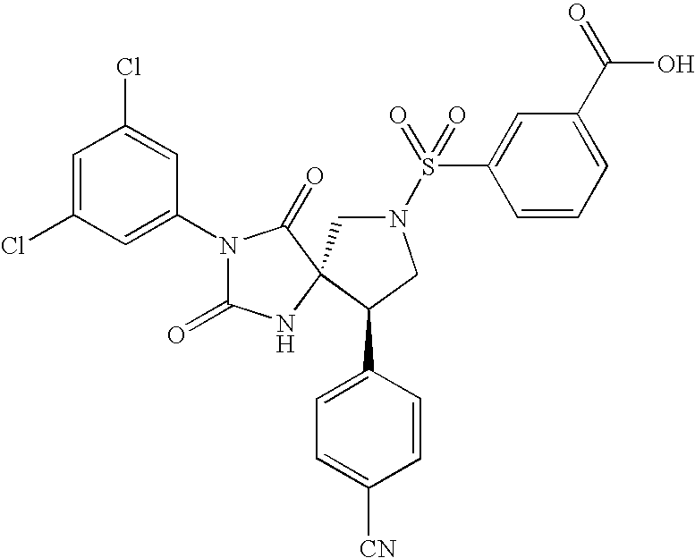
C1=C(Cl)C=C(N2C(=O)NC3(C2=O)CN(S(C2=CC(C(=O)O)=CC=C2)(=O)=O)CC3C2=CC=C([CN])C=C2)C=C1Cl
